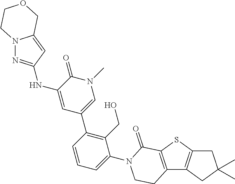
C1C2=C(CC1(C)C)C1=C(S2)C(=O)N(C2=CC=CC(C3=CN(C)C(=O)C(NC4=NN5C(=C4)COCC5)=C3)=C2CO)CC1
